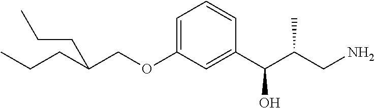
C(OC1=CC=CC(C(C(CN)C)O)=C1)C(CCC)CCC
